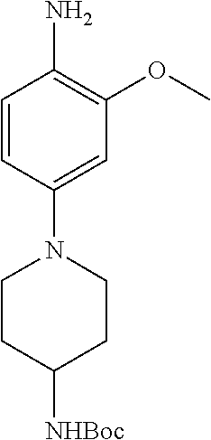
C1=CC(N2CCC([NHBoc])CC2)=CC(OC)=C1N
